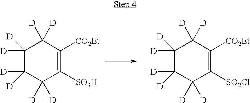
C1([D])([D])C([D])([D])C([D])([D])C([SO3H])=C([CO2Et])C1([D])[D].C1([D])([D])C([D])([D])C([D])([D])C([SO2Cl])=C([CO2Et])C1([D])[D]
